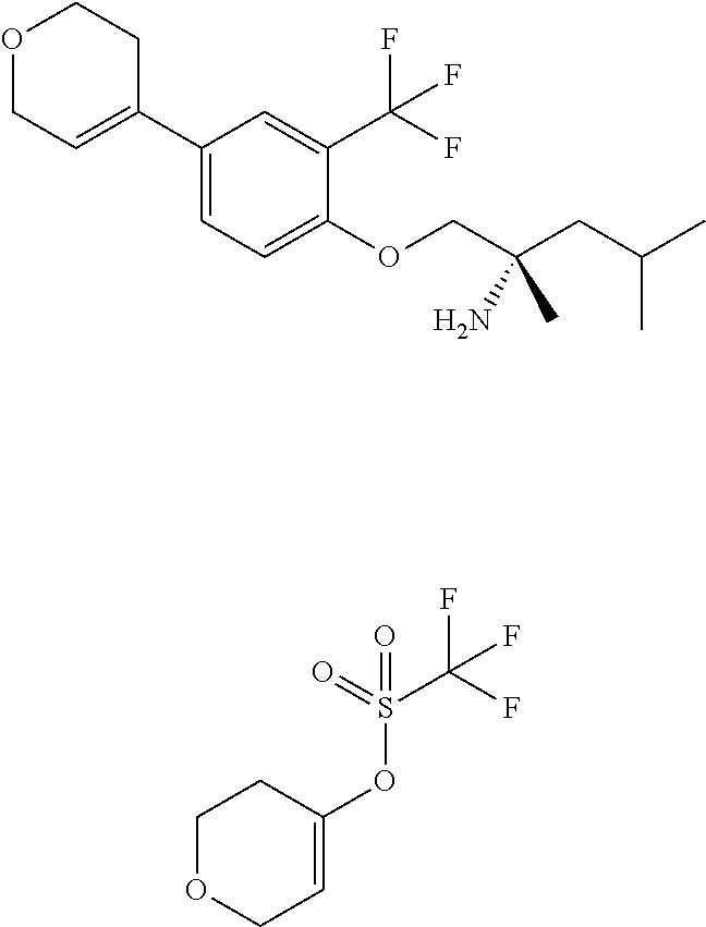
O1CC=C(C2=CC=C(OCC(CC(C)C)(N)C)C(C(F)(F)F)=C2)CC1.C1=C(OS(C(F)(F)F)(=O)=O)CCOC1
